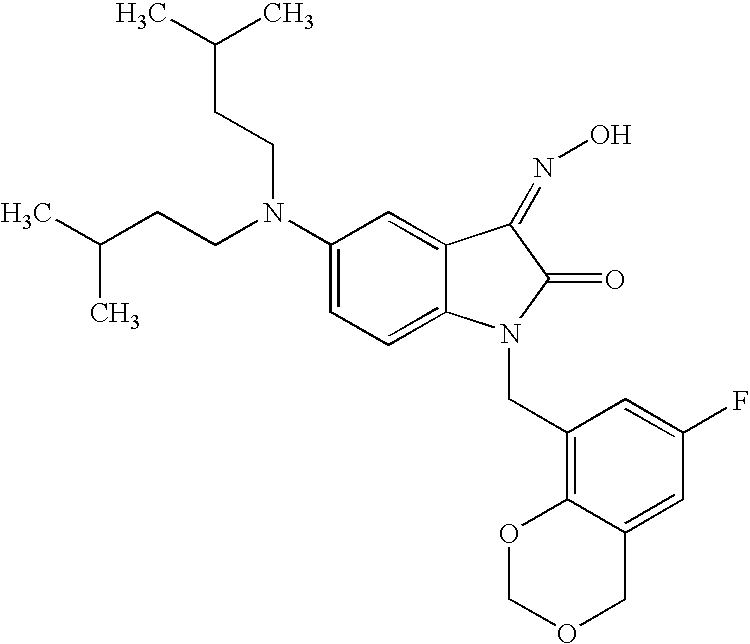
CC(CCN(C1=CC=C2C(=C1)C(=NO)C(=O)N2CC1=C2C(=CC(F)=C1)COCO2)CCC(C)C)C
